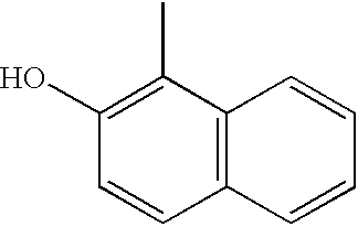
C1(O)=C(C)C2=C(C=C1)C=CC=C2
